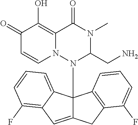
C1(=O)C=CN2C(=C1O)C(=O)N(C)C(CN)N2C12C(=CC3=C(F)C=CC=C13)CC1=C2C=CC=C1F
